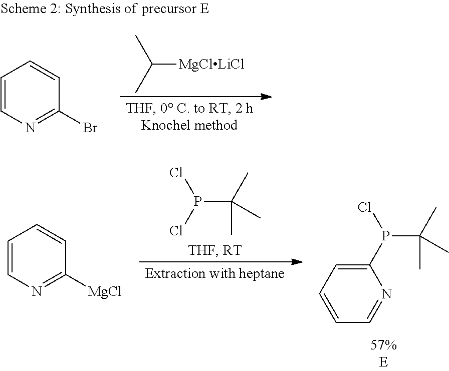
C([MgClLiCl])(C)C.C1=CN=C(Br)C=C1.P(C(C)(C)C)(Cl)Cl.C1(P(Cl)C(C)(C)C)=CC=CC=N1.C1=CN=C([MgCl])C=C1
